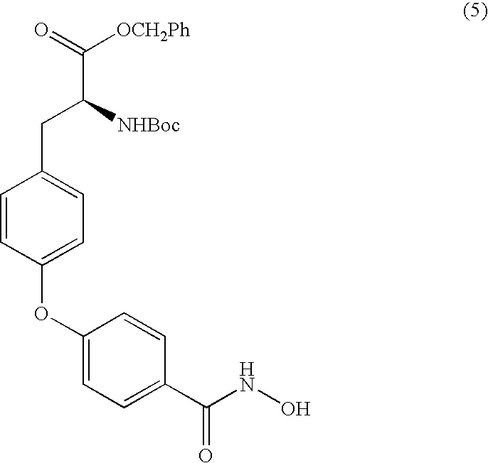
C1=CC(OC2=CC=C(C(NO)=O)C=C2)=CC=C1CC(C([OCH2Ph])=O)[NHBoc]
